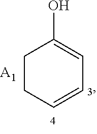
C1CC=CC=C1O.[A1]
